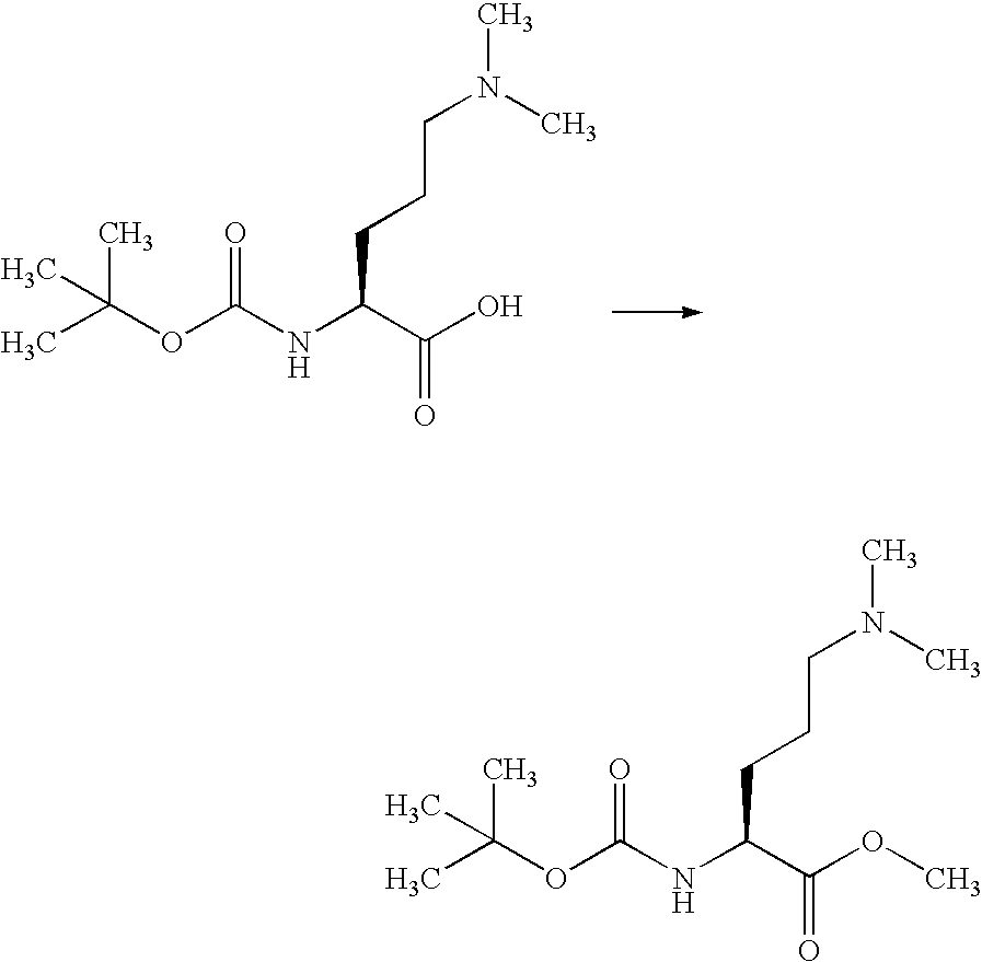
CC(OC(NC(C(O)=O)CCCN(C)C)=O)(C)C.CC(OC(NC(C(OC)=O)CCCN(C)C)=O)(C)C
